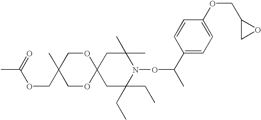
C1C(CC)(CC)N(OC(C)C2=CC=C(OCC3CO3)C=C2)C(C)(C)CC12OCC(C)(COC(=O)C)CO2
